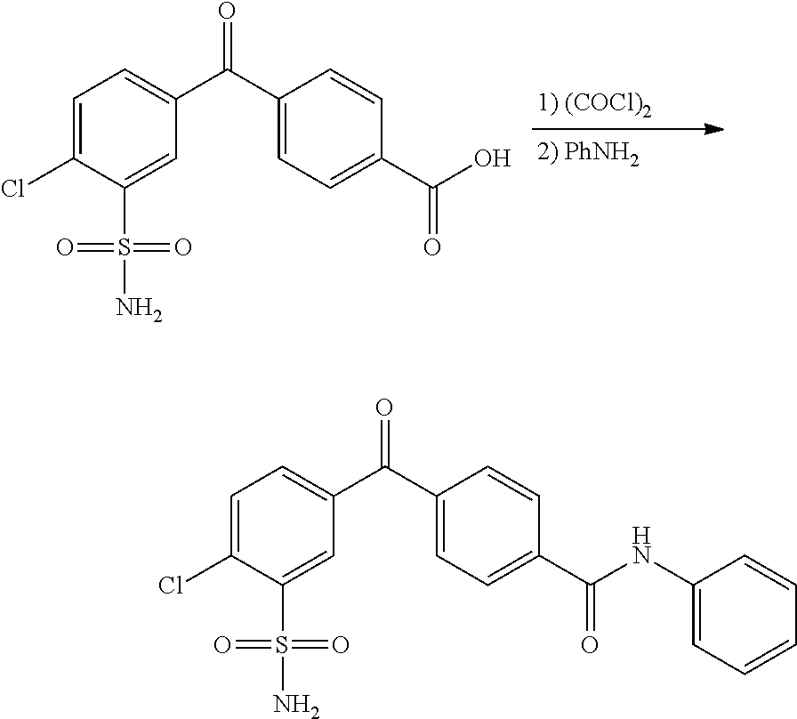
C1=C(Cl)C(S(=O)(=O)N)=CC(C(C2=CC=C(C(=O)O)C=C2)=O)=C1.C1=C(Cl)C(S(=O)(=O)N)=CC(C(C2=CC=C(C(=O)NC3=CC=CC=C3)C=C2)=O)=C1
